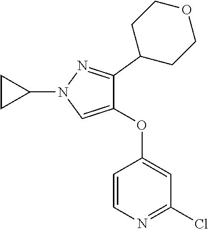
C1(OC2=CC(Cl)=NC=C2)=CN(C2CC2)N=C1C1CCOCC1
